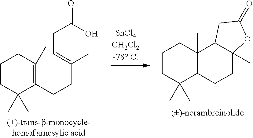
C1CC(C)(C)C2C(C)(C1)C1C(C)(CC2)OC(=O)C1.C1CC(C)(C)C(CCC(=CCC(O)=O)C)=C(C)C1
